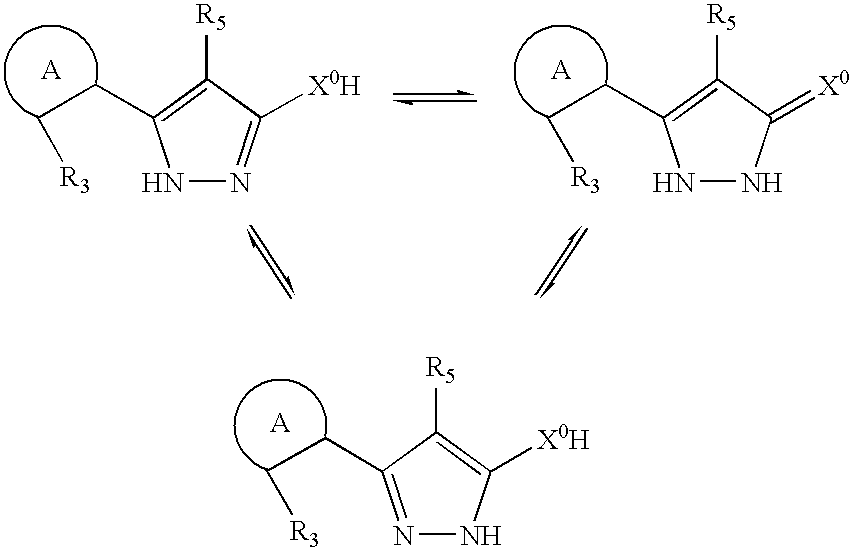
N1=C(CC[R3])C([R5])=C([X0H])N1.N1N=C([X0H])C([R5])=C1CC[R3].N1NC(=[X0])C([R5])=C1CC[R3]
